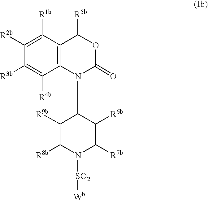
C1([R1b])=C([R2b])C([R3b])=C([R4b])C2=C1C([R5b])OC(=O)N2C1C([R9b])C([R8b])N([SO2][Wb])C([R7b])C1[R6b]
